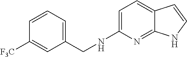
C1=C(NCC2=CC=CC([F3C])=C2)N=C2C(=C1)C=CN2
